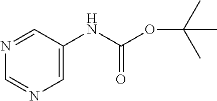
C1(NC(=O)OC(C)(C)C)=CN=CN=C1
